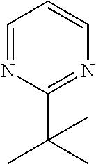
C1=NC(C(C)(C)C)=NC=C1
